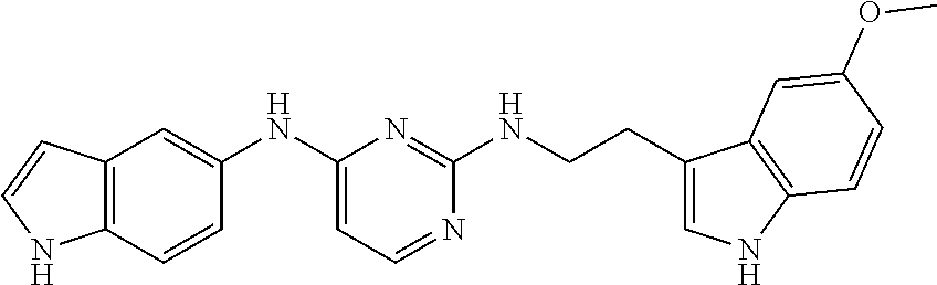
C12=C(C=CC(NC3=CC=NC(NCCC4=CNC5=C4C=C(OC)C=C5)=N3)=C1)NC=C2
